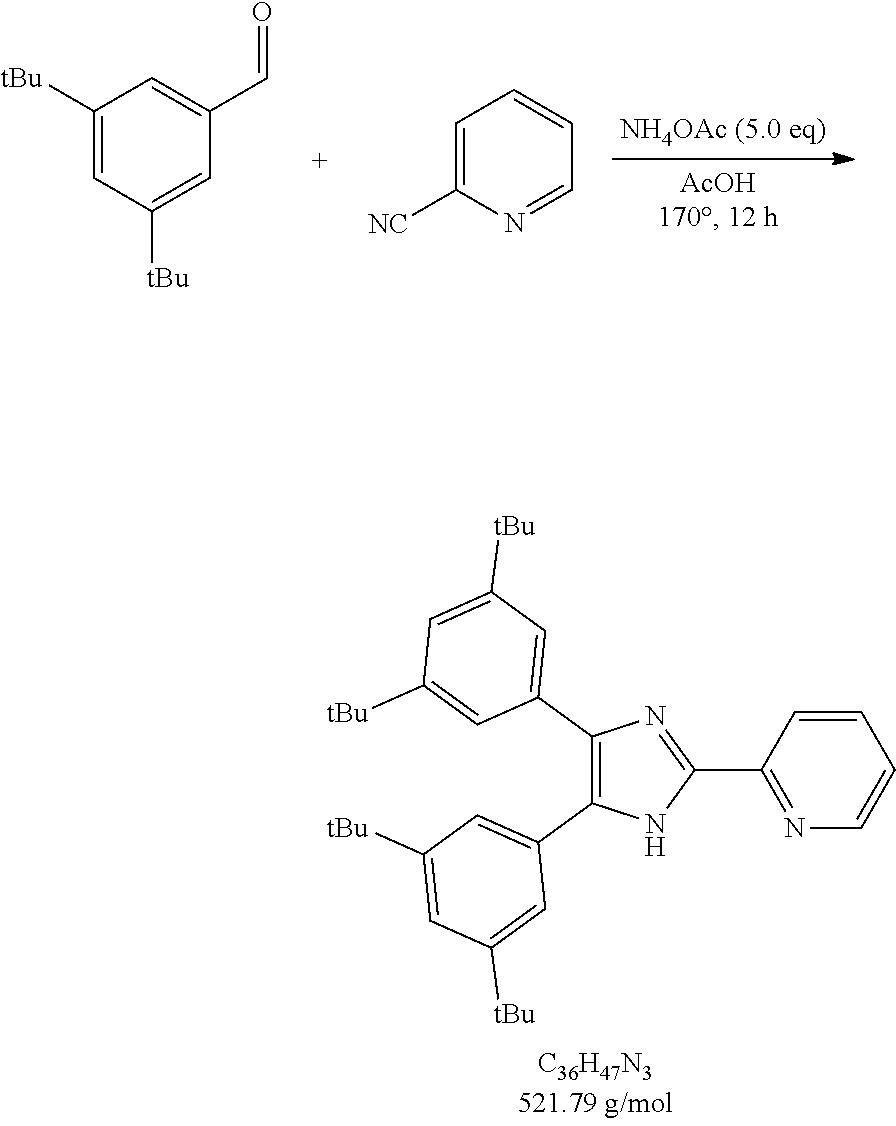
C1(C2=CC([tBu])=CC([tBu])=C2)=C(C2=CC([tBu])=CC([tBu])=C2)NC(C2=NC=CC=C2)=N1.C1(C=O)=CC([tBu])=CC([tBu])=C1.C1([NC])=CC=CC=N1
